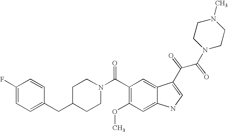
C1(F)=CC=C(CC2CCN(C(C3=C(OC)C=C4C(=C3)C(C(C(N3CCN(C)CC3)=O)=O)=CN4)=O)CC2)C=C1
